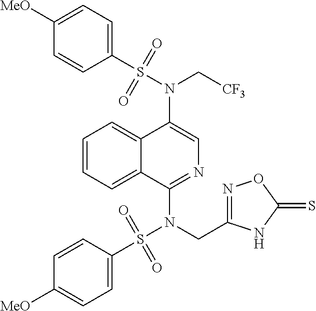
N(C1=CN=C(N(S(C2=CC=C([MeO])C=C2)(=O)=O)CC2=NOC(=S)N2)C2=CC=CC=C12)(C[CF3])S(C1=CC=C([MeO])C=C1)(=O)=O
